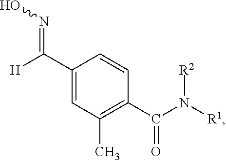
C(C1=CC(C)=C(C(N([R1])[R2])=O)C=C1)([H])=NO
